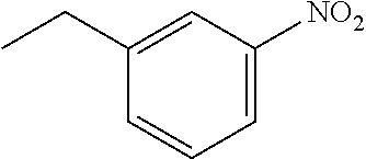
C1=C([NO2])C=C(CC)C=C1
